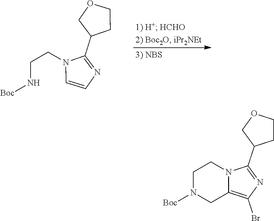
C(CN1C=CN=C1C1CCOC1)N[Boc].C1N([Boc])CC2=C(Br)N=C(C3CCOC3)N2C1
